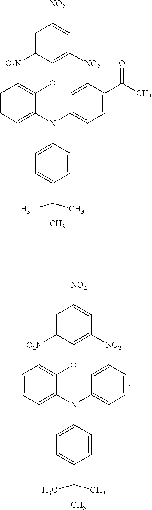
C1=C([O2N])C(OC2=CC=CC=C2N(C2=CC=C(C(C)(C)C)C=C2)C2=CC=CC=C2)=C([NO2])C=C1[NO2].C1=C([O2N])C(OC2=CC=CC=C2N(C2=CC=C(C(C)(C)C)C=C2)C2=CC=C(C(C)=O)C=C2)=C([NO2])C=C1[NO2]
